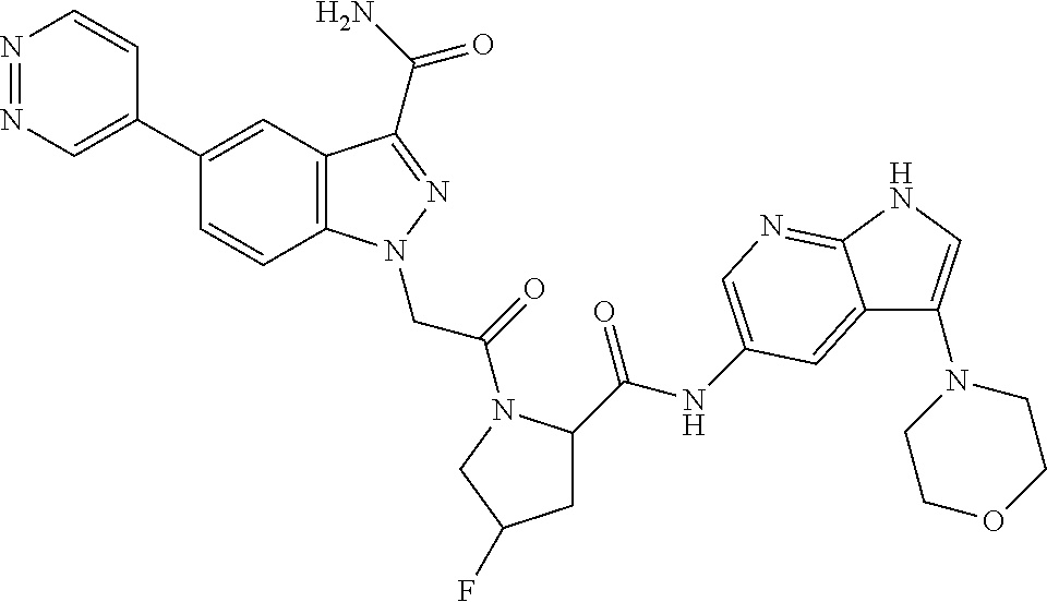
N1=NC=C(C2=CC3=C(C=C2)N(CC(=O)N2C(C(NC4=CN=C5C(=C4)C(N4CCOCC4)=CN5)=O)CC(F)C2)N=C3C(N)=O)C=C1
